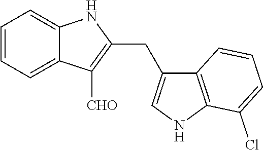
C12=C(NC=C1CC1=C([CHO])C3=CC=CC=C3N1)C(Cl)=CC=C2
